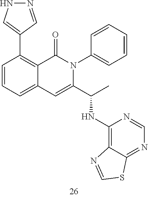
C1(C2=C3C(=CC=C2)C=C(C(C)NC2=C4C(=NC=N2)SC=N4)N(C2=CC=CC=C2)C3=O)=CNN=C1
